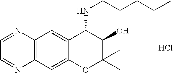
C12=C(C=C3C(=C1)C(NCCCCC)C(O)C(C)(C)O3)N=CC=N2.Cl
